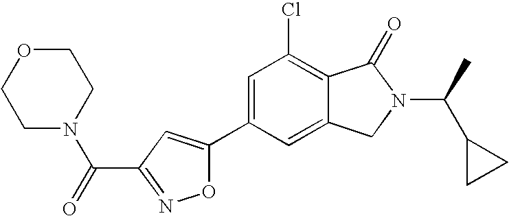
C1=C(C2=CC(C(=O)N3CCOCC3)=NO2)C=C2C(=C1Cl)C(=O)N(C(C)C1CC1)C2
